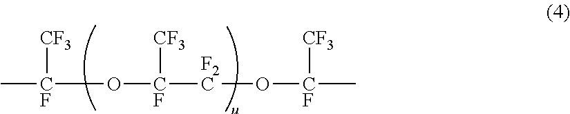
C[CF]([CF3])O[CF]([CF3])[F2C]O[CF](C)[CF3]
